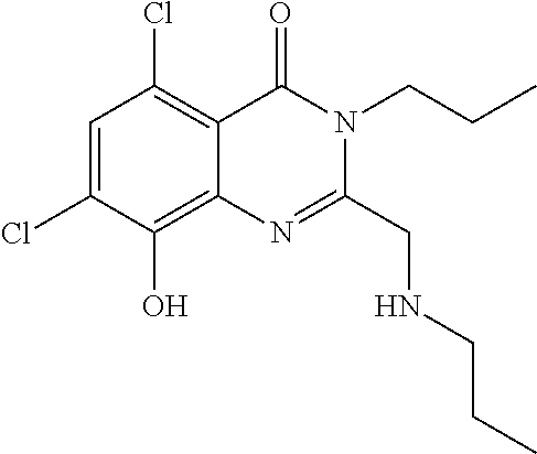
C1=C(Cl)C(O)=C2C(=C1Cl)C(=O)N(CCC)C(CNCCC)=N2
